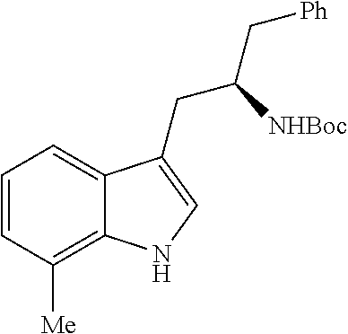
C1=CC([Me])=C2C(=C1)C(CC(C[Ph])[NHBoc])=CN2
